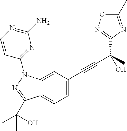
C12=CC(C#CC(O)(C)C3=NOC(C)=N3)=CC=C1C(C(O)(C)C)=NN2C1=NC(N)=NC=C1
